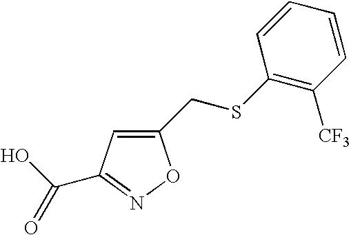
C1(CSC2=C([CF3])C=CC=C2)=CC(C(O)=O)=NO1
